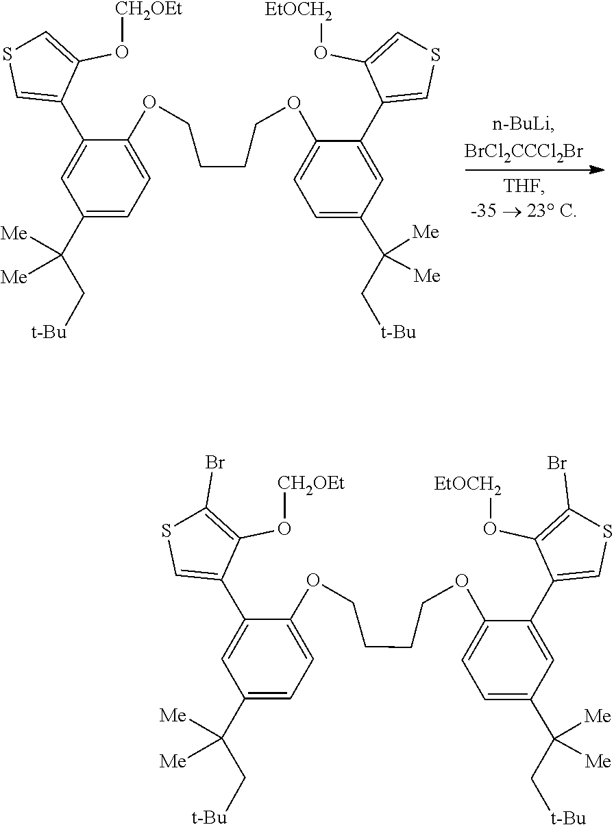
O(C1=CSC=C1C1=CC(C(C[t-Bu])([Me])[Me])=CC=C1OCCCCOC1=CC=C(C(C[t-Bu])([Me])[Me])C=C1C1=CSC=C1O[EtOCH2])[CH2OEt].O(C1=C(Br)SC=C1C1=CC(C(C[t-Bu])([Me])[Me])=CC=C1OCCCCOC1=CC=C(C(C[t-Bu])([Me])[Me])C=C1C1=CSC(Br)=C1O[EtOCH2])[CH2OEt]
